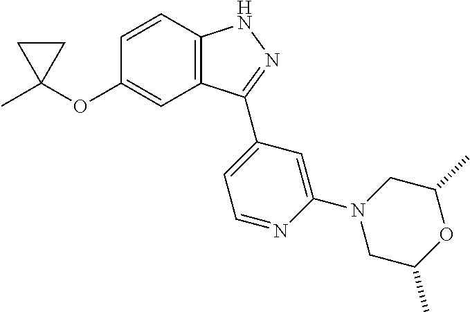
C1=CC2=C(C=C1OC1(C)CC1)C(C1=CC=NC(N3CC(C)OC(C)C3)=C1)=NN2
